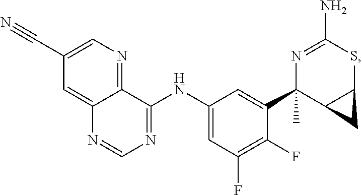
C12=NC=C(C#N)C=C1N=CN=C2NC1=CC(F)=C(F)C(C2(C)C3C(SC(N)=N2)C3)=C1
